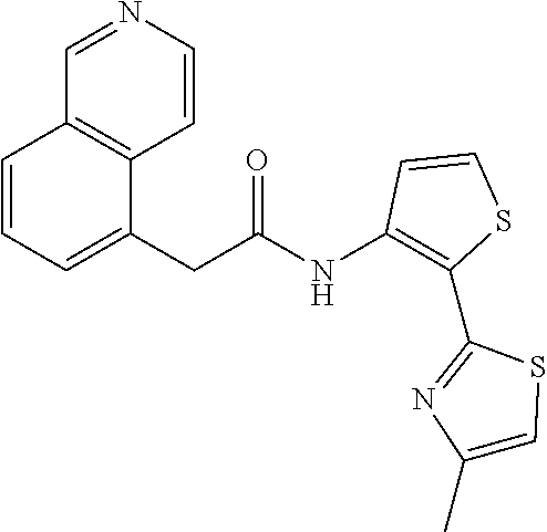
C(C(NC1=C(C2=NC(C)=CS2)SC=C1)=O)C1=CC=CC2=C1C=CN=C2
